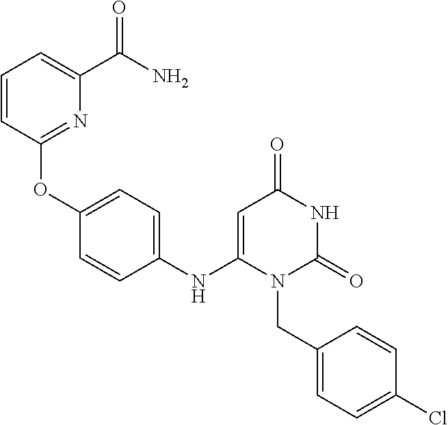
C1(NC2=CC(=O)NC(=O)N2CC2=CC=C(Cl)C=C2)=CC=C(OC2=NC(C(N)=O)=CC=C2)C=C1
